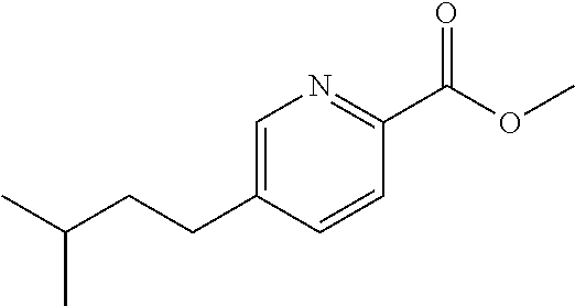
C1=C(CCC(C)C)C=CC(C(OC)=O)=N1
